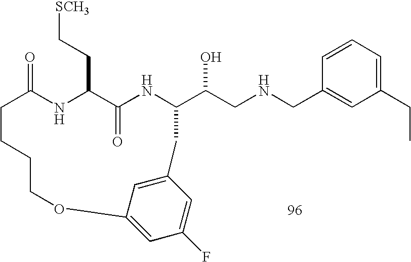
C1=CC=C(CC)C=C1CNCC(O)C1NC(=O)C(CC[SCH3])NC(=O)CCCCOC2=CC(F)=CC(=C2)C1
